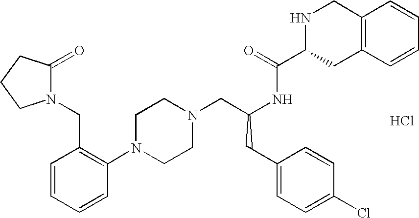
C1=CC=CC(N2CCN(CC(CC3=CC=C(Cl)C=C3)NC(=O)C3CC4=C(CN3)C=CC=C4)CC2)=C1CN1C(=O)CCC1.Cl
